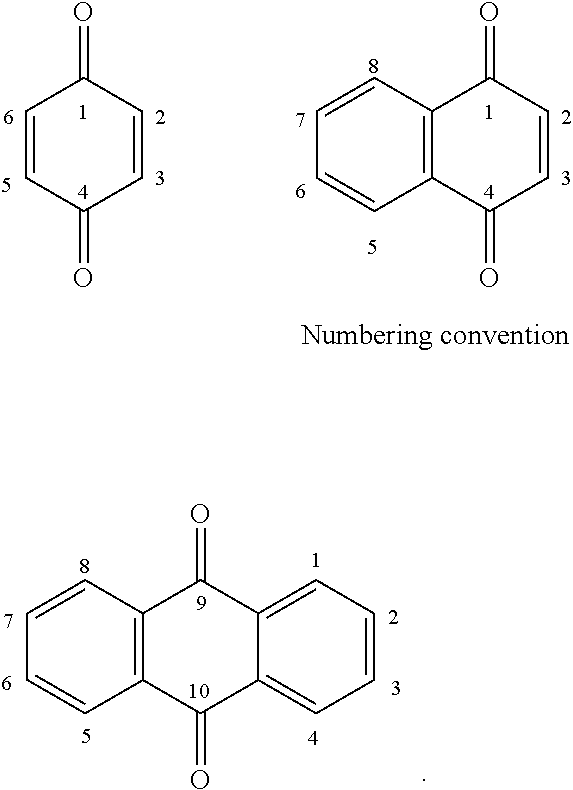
C1=CC(=O)C=CC1=O.C12=C(C(=O)C=CC1=O)C=CC=C2.C12=C(C(=O)C3=CC=CC=C3C1=O)C=CC=C2
